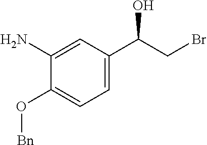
C1=C(N)C(O[Bn])=CC=C1C(CBr)O
